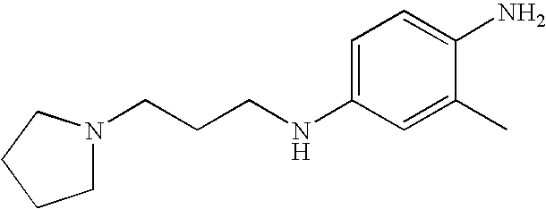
C1N(CCCNC2=CC=C(N)C(C)=C2)CCC1
